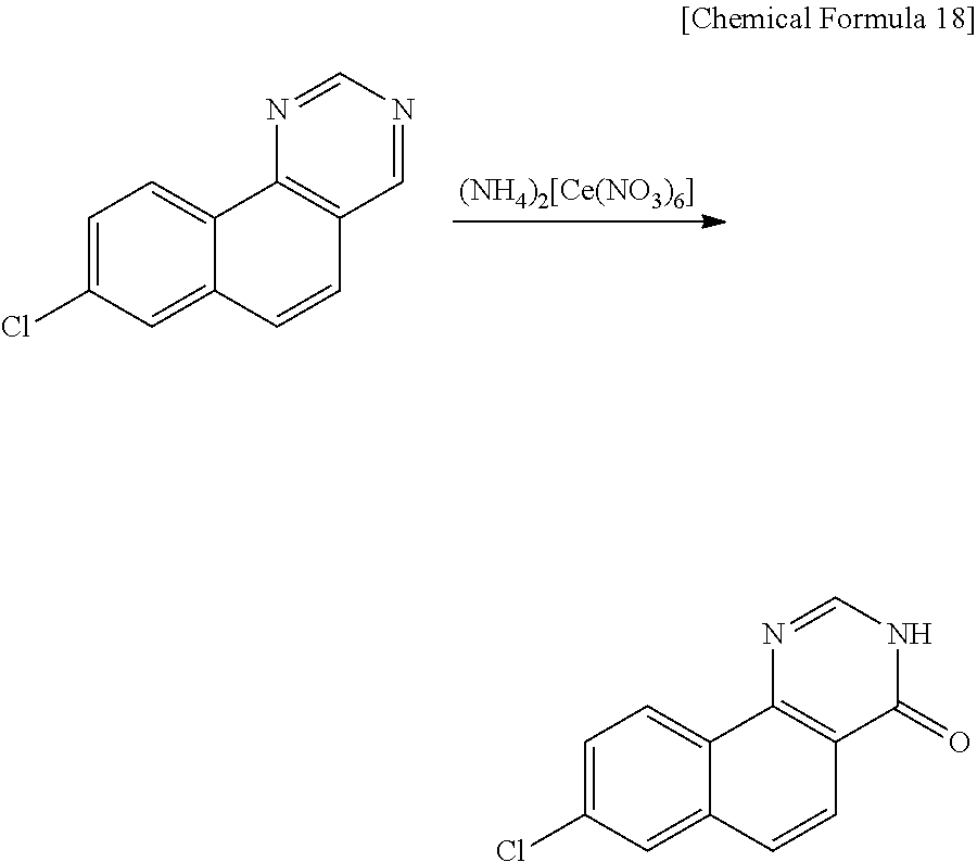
C1=C(Cl)C=C2C(=C1)C1=C(C=C2)C=NC=N1.[(NH4)2[Ce(NO3)6]].C1=C(Cl)C=C2C(=C1)C1=C(C=C2)C(=O)NC=N1
